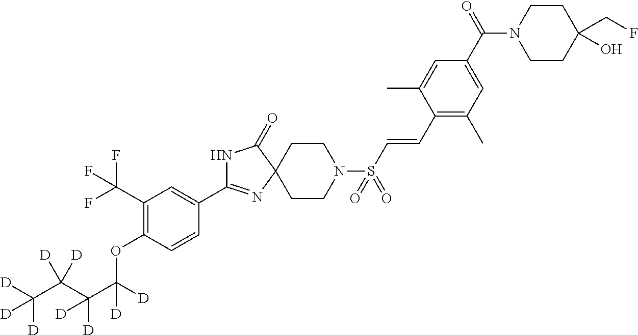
N1C(C2=CC(C(F)(F)F)=C(OC([D])(C(C(C([D])([D])[D])([D])[D])([D])[D])[D])C=C2)=NC2(C1=O)CCN(S(C=CC1=C(C)C=C(C(N3CCC(CF)(O)CC3)=O)C=C1C)(=O)=O)CC2
